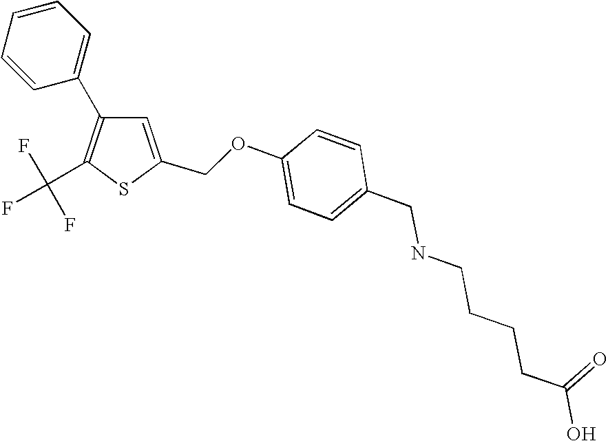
C1(CNCCCCC(=O)O)=CC=C(OCC2=CC(C3=CC=CC=C3)=C(C(F)(F)F)S2)C=C1
